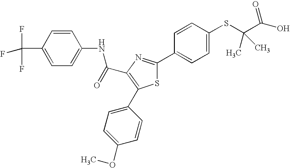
C(C1=C(C2=CC=C(OC)C=C2)SC(C2=CC=C(SC(C(O)=O)(C)C)C=C2)=N1)(NC1=CC=C(C(F)(F)F)C=C1)=O
